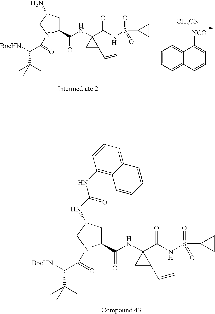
C1=CC=C2C(=C1)C([NCO])=CC=C2.[BocHN]C(C(C)(C)C)C(=O)N1C(C(NC2(C(NS(C3CC3)(=O)=O)=O)CC2C=C)=O)CC(N)C1.[CH3CN].[BocHN]C(C(C)(C)C)C(=O)N1C(C(NC2(C(NS(C3CC3)(=O)=O)=O)CC2C=C)=O)CC(NC(=O)NC2=C3C(=CC=C2)C=CC=C3)C1
